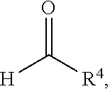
O=C([R4])[H]
